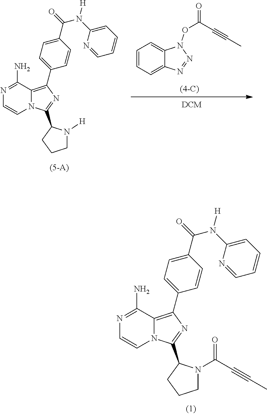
N1=C(N)C2=C(C3=CC=C(C(=O)N(C4=CC=CC=N4)[H])C=C3)N=C(C3CCCN3C(C#CC)=O)N2C=C1.N1=C(N)C2=C(C3=CC=C(C(=O)N(C4=CC=CC=N4)[H])C=C3)N=C(C3CCCN3[H])N2C=C1.C1=CC=C2C(=C1)N(OC(=O)C#CC)N=N2
